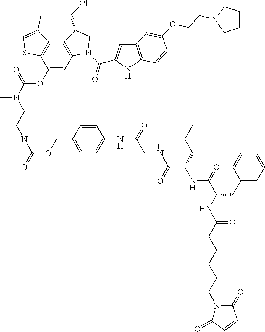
C1(OC(=O)N(C)CCN(C(=O)OCC2=CC=C(NC(=O)CNC(C(CC(C)C)NC(C(CC3=CC=CC=C3)NC(CCCCCN3C(=O)C=CC3=O)=O)=O)=O)C=C2)C)=CC2=C(C3=C1SC=C3C)C(CCl)CN2C(=O)C1=CC2=C(N1)C=CC(OCCN1CCCC1)=C2
